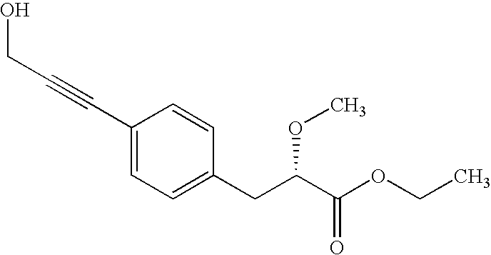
C1(C#CCO)=CC=C(CC(C(OCC)=O)OC)C=C1
